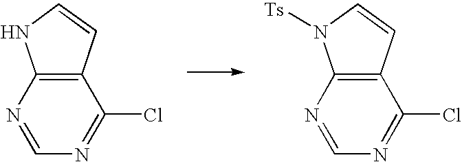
N1=CN=C(Cl)C2=C1NC=C2.N1=CN=C(Cl)C2=C1N([Ts])C=C2
